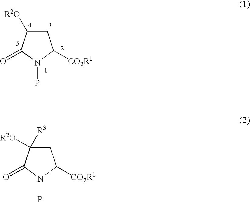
C1C([R2O])C(=O)N(P)C1[CO2R1].C1C([R2O])([R3])C(=O)N(P)C1[CO2R1]
